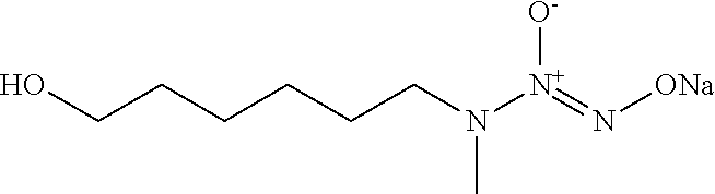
OCCCCCCN([N+](=N[ONa])[O-])C
